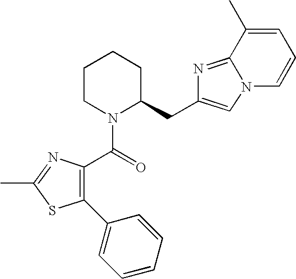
C1CN(C(=O)C2=C(C3=CC=CC=C3)SC(C)=N2)C(CC2=CN3C=CC=C(C)C3=N2)CC1
